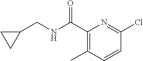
C1(C(NCC2CC2)=O)=C(C)C=CC(Cl)=N1
